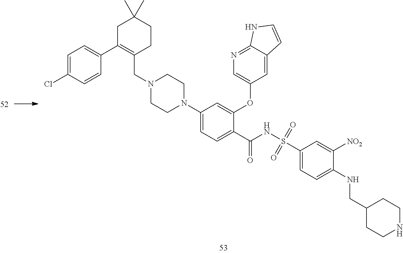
C1=C(Cl)C=CC(C2=C(CN3CCN(C4=CC=C(C(=O)NS(C5=CC=C(NCC6CCNCC6)C([NO2])=C5)(=O)=O)C(OC5=CN=C6C(=C5)C=CN6)=C4)CC3)CCC(C)(C)C2)=C1
